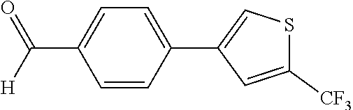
C1=CC(C2=CSC([CF3])=C2)=CC=C1C(=O)[H]
